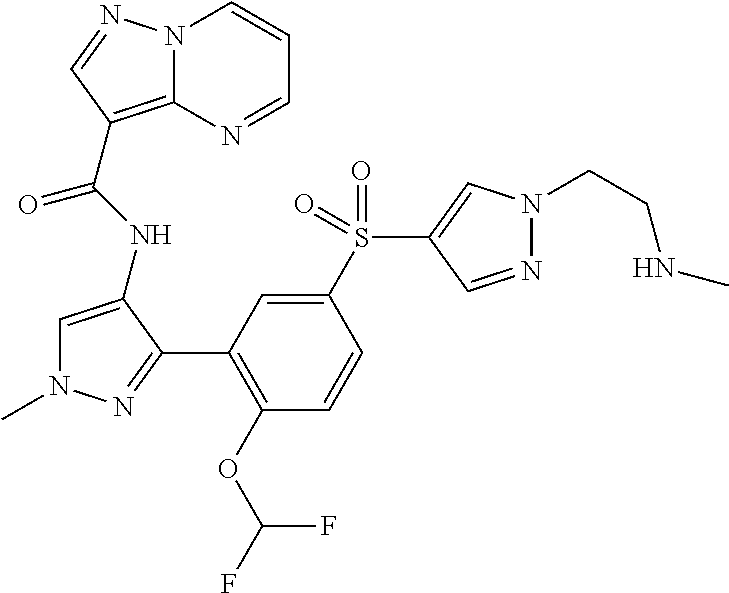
N12C(=C(C(NC3=CN(C)N=C3C3=C(OC(F)F)C=CC(S(C4=CN(CCNC)N=C4)(=O)=O)=C3)=O)C=N1)N=CC=C2
